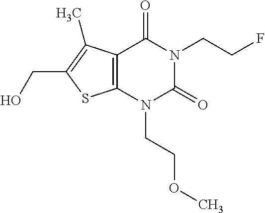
C12=C(N(CCOC)C(=O)N(CCF)C1=O)SC(CO)=C2C
